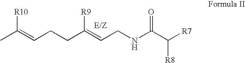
C(=CCCC(=CCNC(C([R7])[R8])=O)[R9])([R10])C
